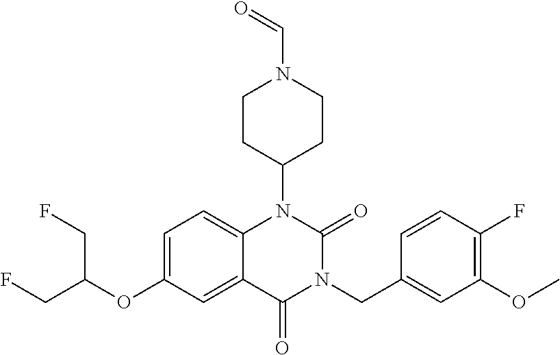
C12=CC=C(OC(CF)CF)C=C1C(=O)N(CC1=CC(OC)=C(F)C=C1)C(=O)N2C1CCN(C=O)CC1
